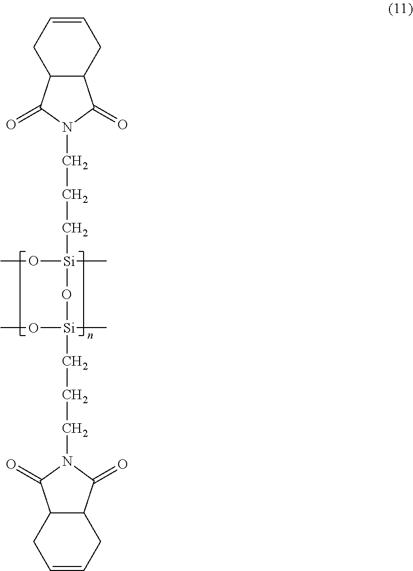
[Si](CCCN1C(=O)C2C(C1=O)CC=CC2)(O[Si](CCCN1C(=O)C2C(C1=O)CC=CC2)(OC)C)(OC)C
